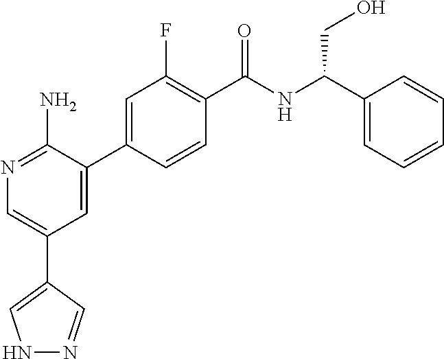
N1=C(N)C(C2=CC(F)=C(C(NC(C3=CC=CC=C3)CO)=O)C=C2)=CC(C2=CNN=C2)=C1
